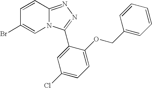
N12C(=NN=C1C1=CC(Cl)=CC=C1OCC1=CC=CC=C1)C=CC(Br)=C2
